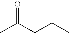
C(CC)C(C)=O
